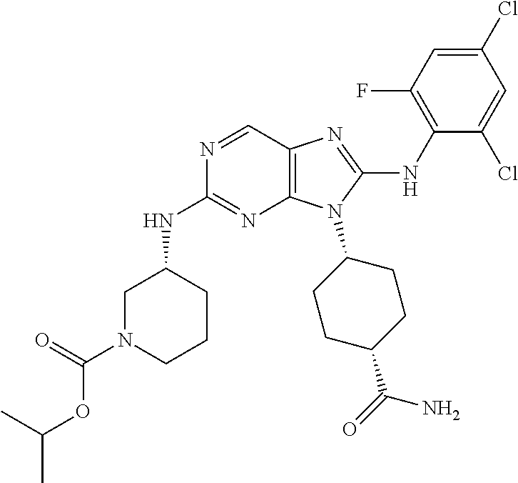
N1=CC2=C(N=C1NC1CN(C(=O)OC(C)C)CCC1)N(C1CCC(C(=O)N)CC1)C(NC1=C(F)C=C(Cl)C=C1Cl)=N2
